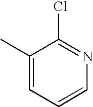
C1(C)=CC=CN=C1Cl
